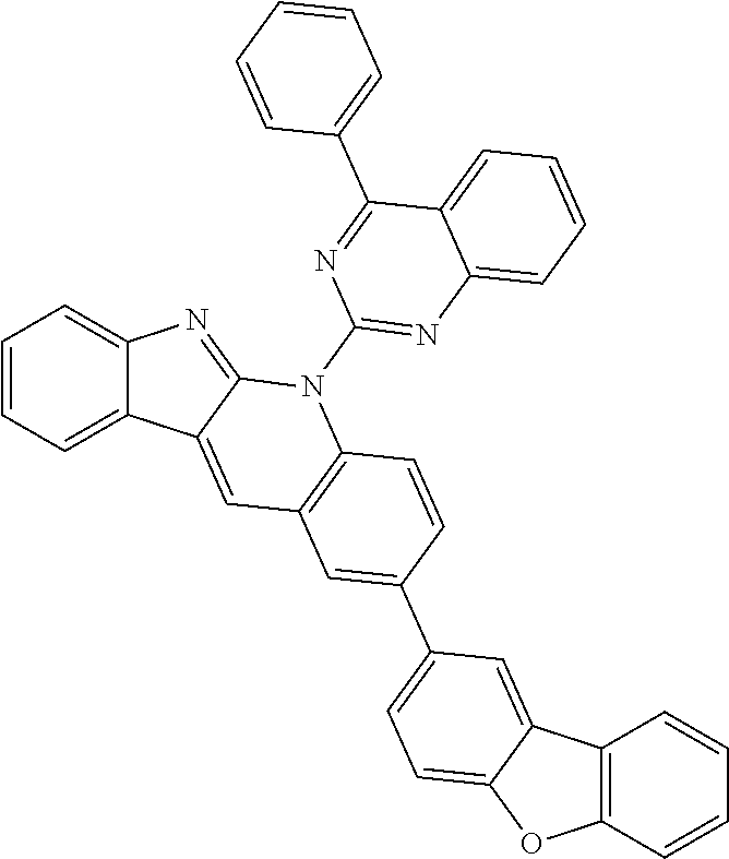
C1=CC=C2C(=C1)N=C1C2=CC2=C(N1C1=NC3=CC=CC=C3C(C3=CC=CC=C3)=N1)C=CC(C1=CC=C3C(=C1)C1=C(O3)C=CC=C1)=C2
